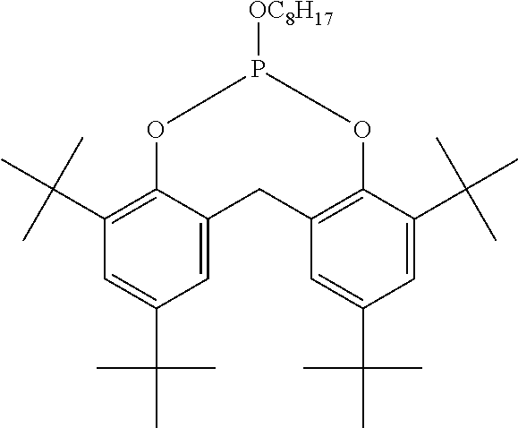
C1(C(C)(C)C)=C2C(=CC(C(C)(C)C)=C1)CC1=C(C(C(C)(C)C)=CC(C(C)(C)C)=C1)OP([OC8H17])O2
